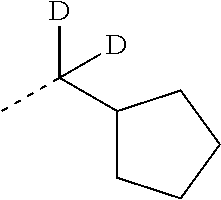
C1(C(C)([D])[D])CCCC1
